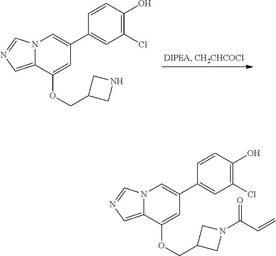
N12C(=CN=C1)C(OCC1CNC1)=CC(C1=CC(Cl)=C(O)C=C1)=C2.N12C(=CN=C1)C(OCC1CN(C(=O)C=C)C1)=CC(C1=CC(Cl)=C(O)C=C1)=C2
